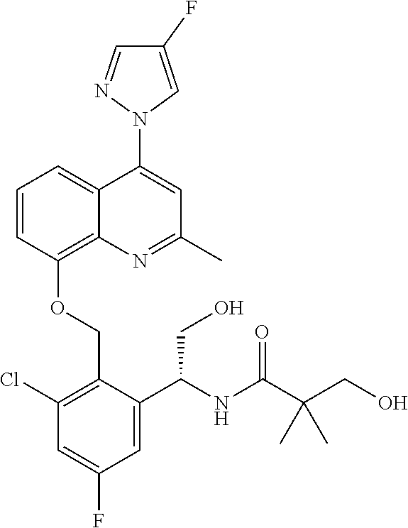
C1=CC(OCC2=C(Cl)C=C(F)C=C2C(NC(C(CO)(C)C)=O)CO)=C2C(=C1)C(N1C=C(F)C=N1)=CC(C)=N2
